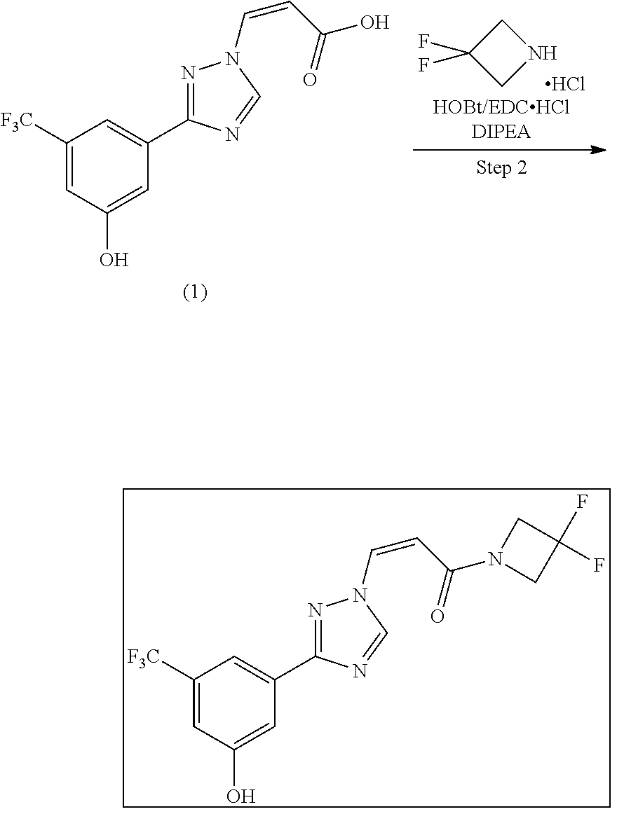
C1([F3C])=CC(O)=CC(C2=NN(C=CC(O)=O)C=N2)=C1.C1NCC1(F)F.Cl.C1([F3C])=CC(O)=CC(C2=NN(C=CC(N3CC(F)(F)C3)=O)C=N2)=C1
